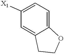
C1=C([X1])C=C2C(=C1)OCC2
